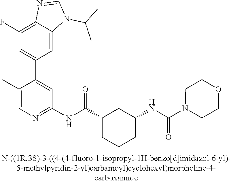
C1(F)=C2C(=CC(C3=CC(NC(C4CCCC(NC(=O)N5CCOCC5)C4)=O)=NC=C3C)=C1)N(C(C)C)C=N2
